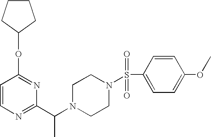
C1=CC(OC2CCCC2)=NC(C(N2CCN(S(C3=CC=C(OC)C=C3)(=O)=O)CC2)C)=N1
